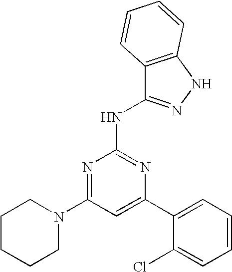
C1=C(C2=CC=CC=C2Cl)N=C(NC2=NNC3=C2C=CC=C3)N=C1N1CCCCC1
